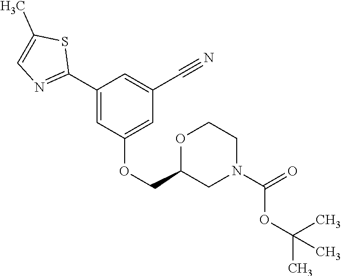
C1(C2=NC=C(C)S2)=CC(OCC2CN(C(=O)OC(C)(C)C)CCO2)=CC(C#N)=C1
